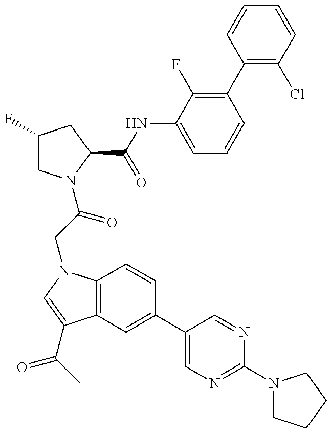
C1(F)CN(C(CN2C3=C(C(C(C)=O)=C2)C=C(C2=CN=C(N4CCCC4)N=C2)C=C3)=O)C(C(=O)NC2=CC=CC(C3=C(Cl)C=CC=C3)=C2F)C1
